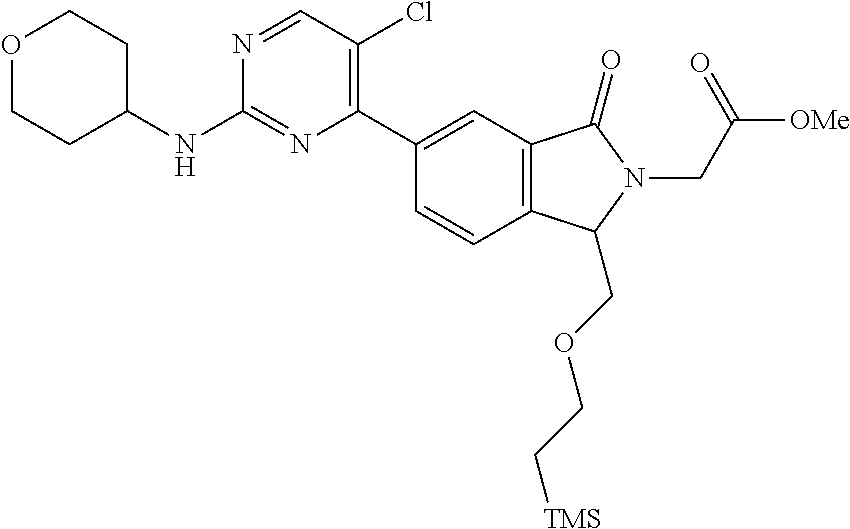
C1=CC(C2=C(Cl)C=NC(NC3CCOCC3)=N2)=CC2=C1C(COCC[TMS])N(CC([OMe])=O)C2=O
